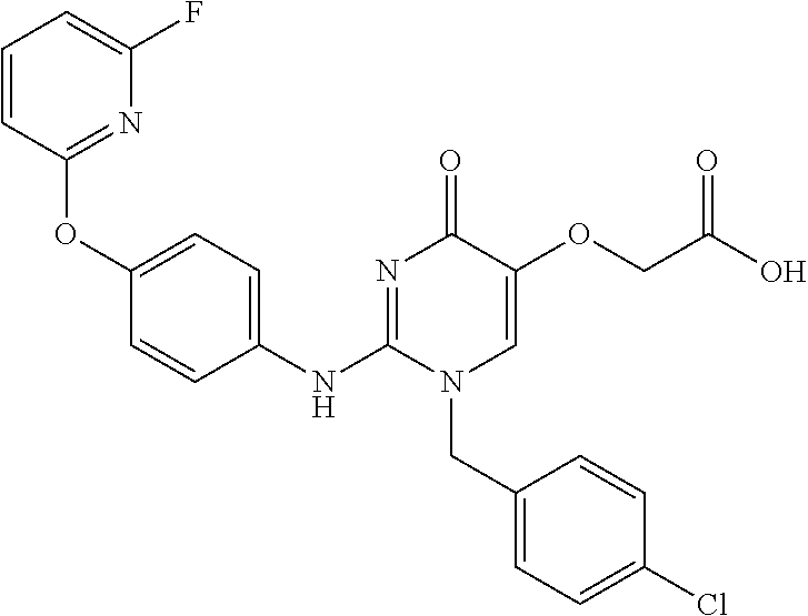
C1(OC2=CC=C(NC3=NC(=O)C(OCC(O)=O)=CN3CC3=CC=C(Cl)C=C3)C=C2)=NC(F)=CC=C1
